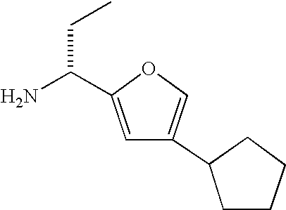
C1=C(C(N)CC)OC=C1C1CCCC1
